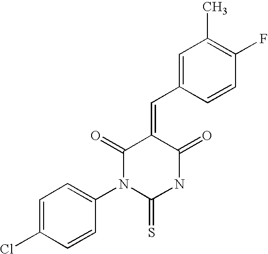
O=C1C(=CC2=CC(C)=C(F)C=C2)C(=O)N(C2=CC=C(Cl)C=C2)C(=S)N1
